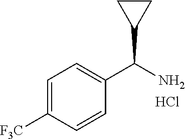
C1=C([F3C])C=CC(C(N)C2CC2)=C1.Cl
